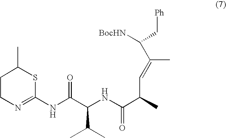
C1CN=C(NC(C(NC(C(C)C=C(C([BocHN])C[Ph])C)=O)C(C)C)=O)SC1C
